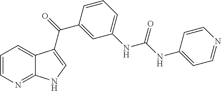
C1=CN=C2C(=C1)C(C(=O)C1=CC(NC(NC3=CC=NC=C3)=O)=CC=C1)=CN2
